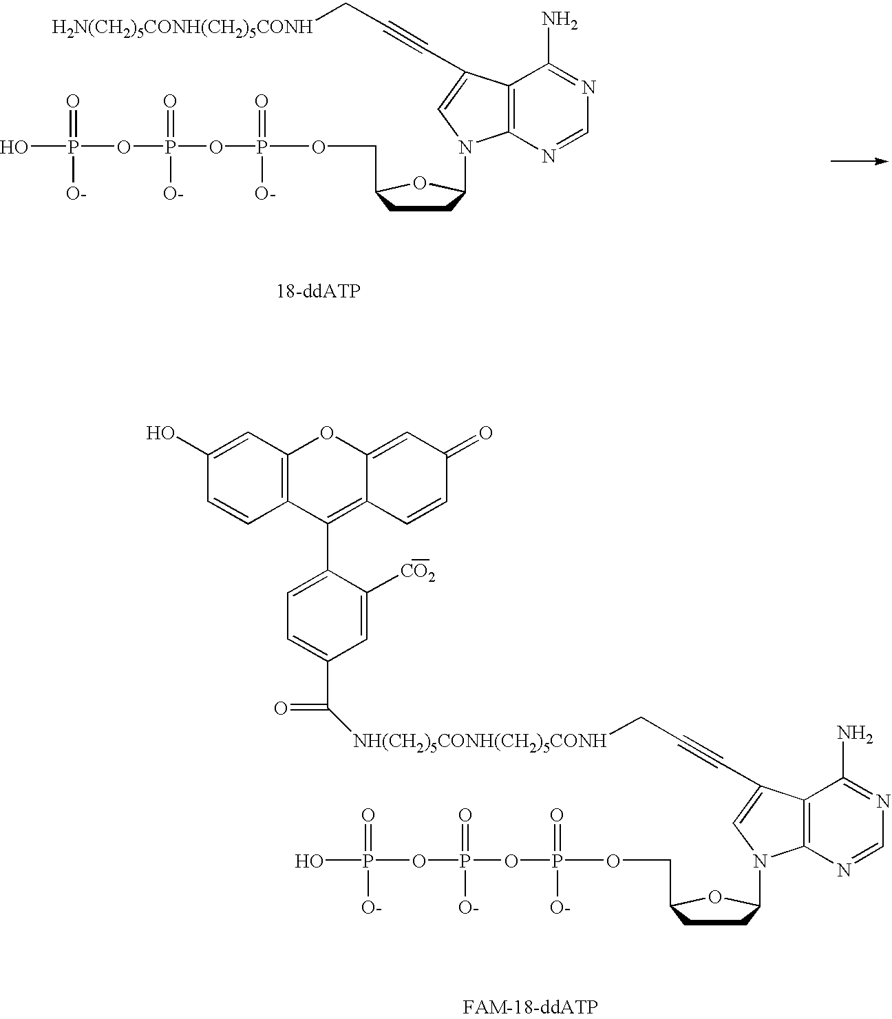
[H2N(CH2)5CONH(CH2)5CONH]CC#CC1=CN(C2CCC(COP(OP(OP(O)(=O)[O-])(=O)[O-])(=O)[O-])O2)C2=C1C(N)=NC=N2.C1(O)=CC2=C(C=C1)C(C1=CC=C(C(=O)[NH(CH2)5CONH(CH2)5CONH]CC#CC3=CN(C4CCC(COP(OP(OP(O)(=O)[O-])(=O)[O-])(=O)[O-])O4)C4=C3C(N)=NC=N4)C=C1[CO2])=C1C(=CC(=O)C=C1)O2
